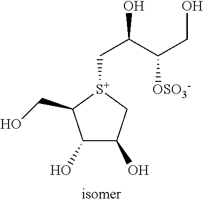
OC(C(CO)[OSO3-])C[S+]1C(CO)C(O)C(O)C1
